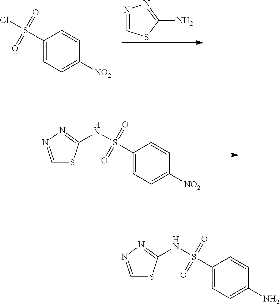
N1=CSC(N)=N1.C1(S(=O)(=O)Cl)=CC=C([NO2])C=C1.C1(S(=O)(=O)NC2=NN=CS2)=CC=C([NO2])C=C1.C1(S(=O)(=O)NC2=NN=CS2)=CC=C(N)C=C1
